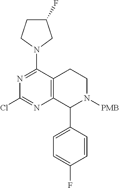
C12=C(C(C3=CC=C(F)C=C3)N([PMB])CC1)N=C(Cl)N=C2N1CC(F)CC1
